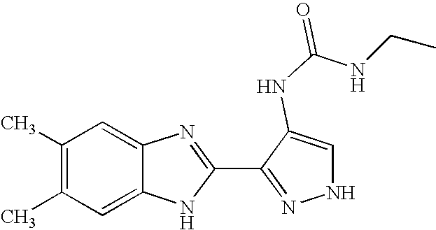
C1=C2C(=CC(C)=C1C)N=C(C1=NNC=C1NC(NCC)=O)N2
